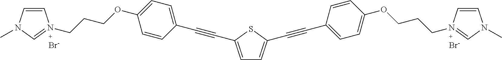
C1=CN(C)C=N1CCCOC1=CC=C(C#CC2=CC=C(C#CC3=CC=C(OCCCN4=CN(C)C=C4)C=C3)S2)C=C1.[Br-].[Br-]
